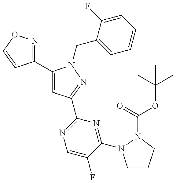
C1(C2=CC(C3=NC=C(F)C(N4CCCN4C(=O)OC(C)(C)C)=N3)=NN2CC2=CC=CC=C2F)=NOC=C1
